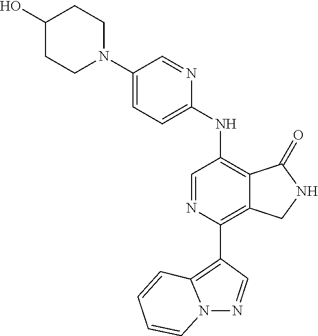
C1(N2CCC(O)CC2)=CC=C(NC2=C3C(=C(C4=C5N(N=C4)C=CC=C5)N=C2)CNC3=O)N=C1
